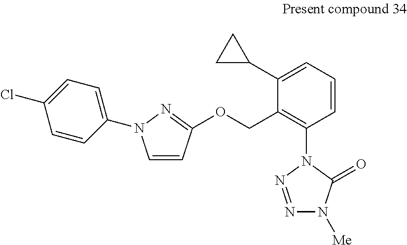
C1=CC=C(C2CC2)C(COC2=NN(C3=CC=C(Cl)C=C3)C=C2)=C1N1N=NN([Me])C1=O
